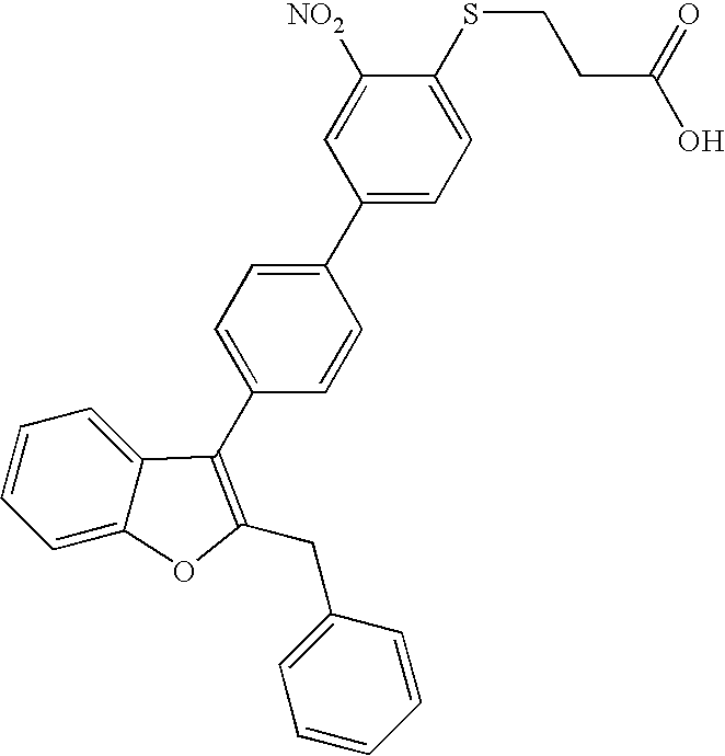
C1=C(C2=C(CC3=CC=CC=C3)OC3=CC=CC=C32)C=CC(C2=CC=C(SCCC(O)=O)C([NO2])=C2)=C1
